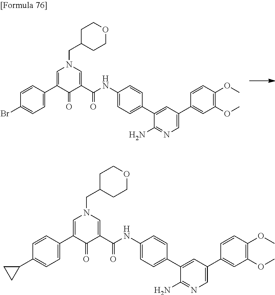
C1(NC(=O)C2=CN(CC3CCOCC3)C=C(C3=CC=C(Br)C=C3)C2=O)=CC=C(C2=CC(C3=CC(OC)=C(OC)C=C3)=CN=C2N)C=C1.C1(NC(=O)C2=CN(CC3CCOCC3)C=C(C3=CC=C(C4CC4)C=C3)C2=O)=CC=C(C2=CC(C3=CC(OC)=C(OC)C=C3)=CN=C2N)C=C1
